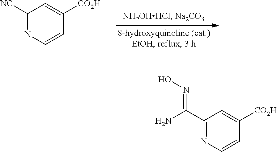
C1([NC])=NC=CC([CO2H])=C1.C1(C(=NO)N)=NC=CC([CO2H])=C1
